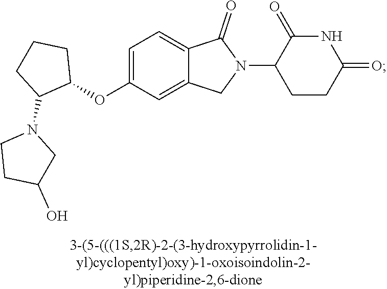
C1=C(OC2CCCC2N2CCC(O)C2)C=C2C(=C1)C(=O)N(C1CCC(=O)NC1=O)C2
